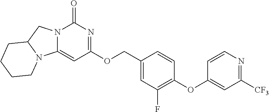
N12C(=CC(OCC3=CC(F)=C(OC4=CC([CF3])=NC=C4)C=C3)=NC1=O)N1C(C2)CCCC1
